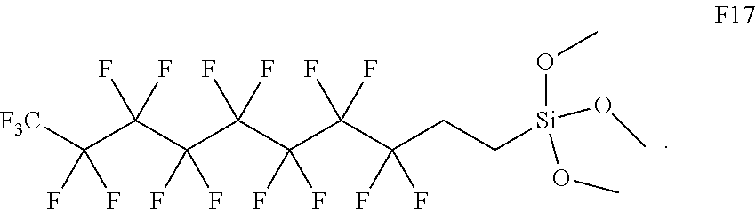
[F3C]C(C(C(C(C(C(C(CC[Si](OC)(OC)OC)(F)F)(F)F)(F)F)(F)F)(F)F)(F)F)(F)F
